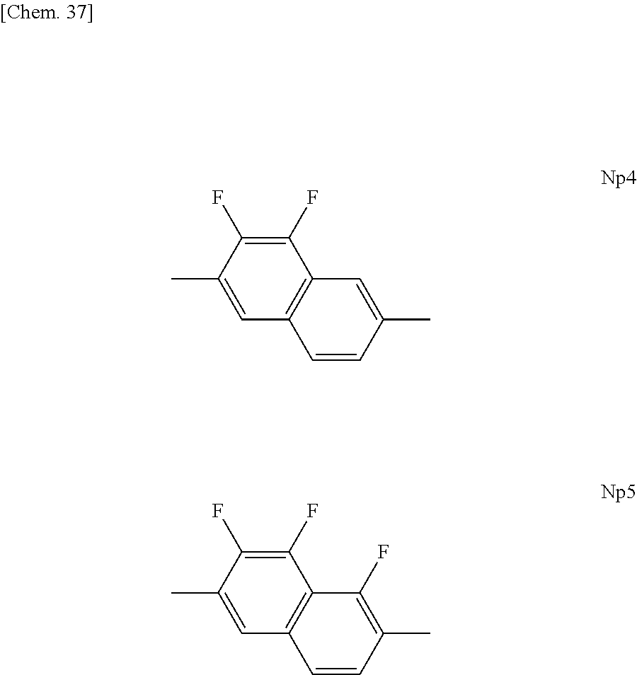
C1(F)=C(F)C(C)=CC2=C1C=C(C)C=C2.C1(F)=C(F)C(C)=CC2=C1C(F)=C(C)C=C2
